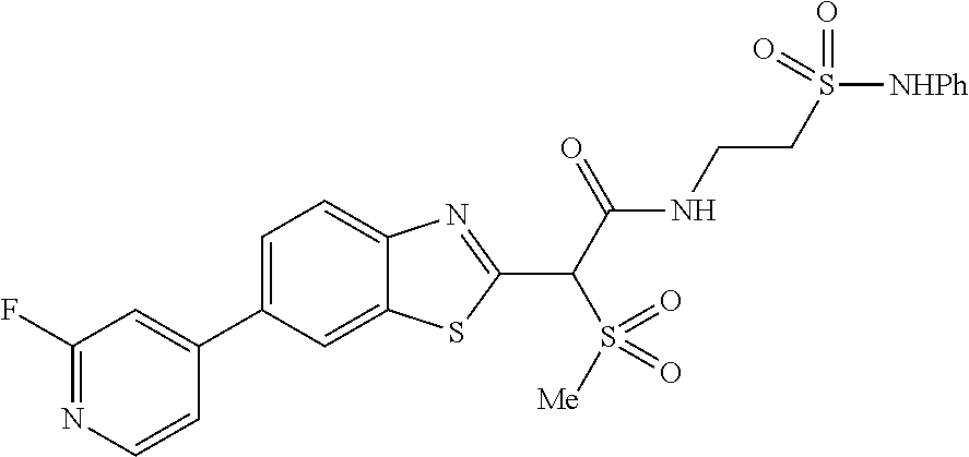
C1(F)=NC=CC(C2=CC=C3C(=C2)SC(C(C(NCCS([NHPh])(=O)=O)=O)S([Me])(=O)=O)=N3)=C1
